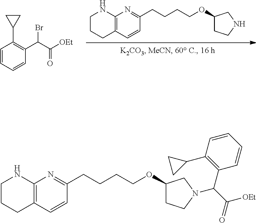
C1(CCCCOC2CCNC2)=NC2=C(C=C1)CCCN2.C1=CC=CC(C(C([OEt])=O)Br)=C1C1CC1.C1(CCCCOC2CCN(C(C([OEt])=O)C3=C(C4CC4)C=CC=C3)C2)=NC2=C(C=C1)CCCN2
